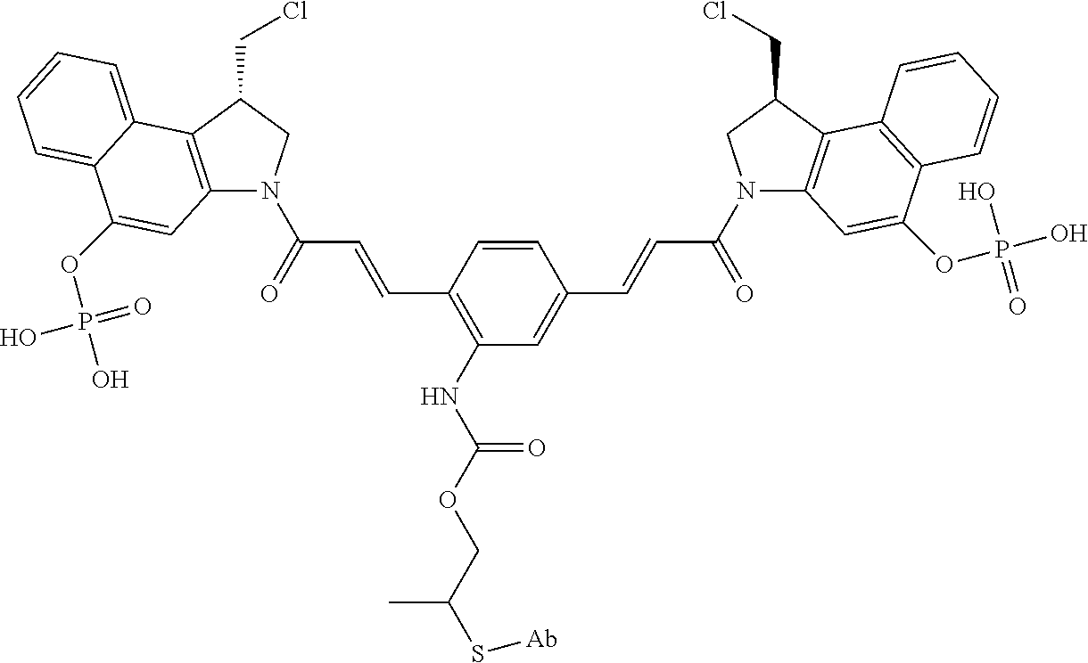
C12=C(C(CCl)CN1C(=O)C=CC1=C(NC(OCC(S[Ab])C)=O)C=C(C=CC(N3C4=C(C(CCl)C3)C3=C(C(OP(O)(O)=O)=C4)C=CC=C3)=O)C=C1)C1=CC=CC=C1C(OP(O)(=O)O)=C2
